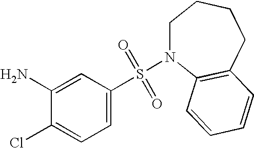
C1=C(S(=O)(=O)N2CCCCC3=C2C=CC=C3)C=C(N)C(Cl)=C1
